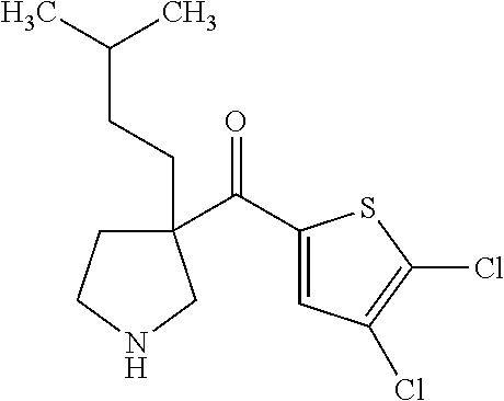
C1(C(C2=CC(Cl)=C(Cl)S2)=O)(CCC(C)C)CCNC1
